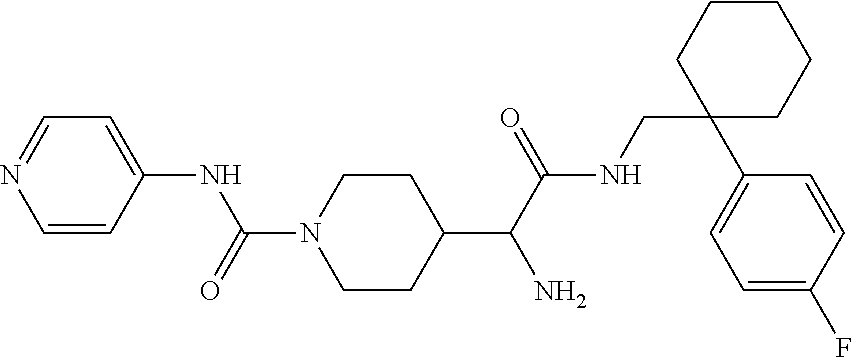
C1=CC(NC(N2CCC(C(C(NCC3(C4=CC=C(F)C=C4)CCCCC3)=O)N)CC2)=O)=CC=N1
